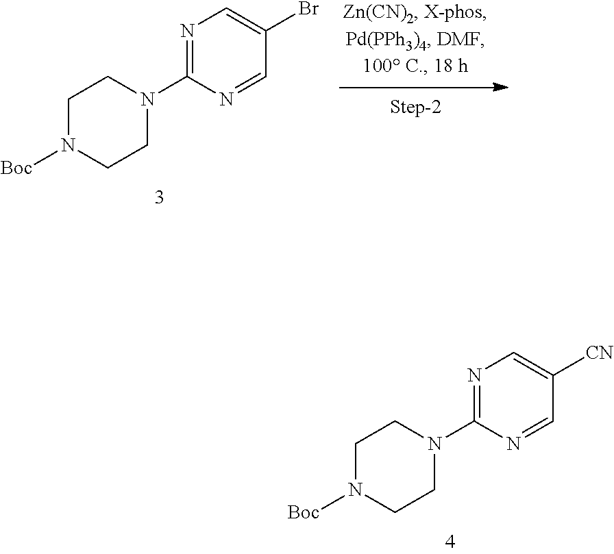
N1=C(N2CCN([Boc])CC2)N=CC(Br)=C1.N1=C(N2CCN([Boc])CC2)N=CC([CN])=C1
